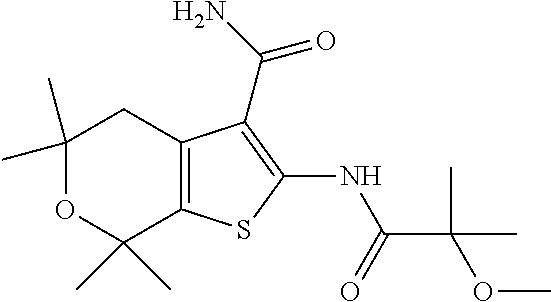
C1(C)(C)OC(C)(C)C2=C(C1)C(C(=O)N)=C(NC(=O)C(C)(C)OC)S2
